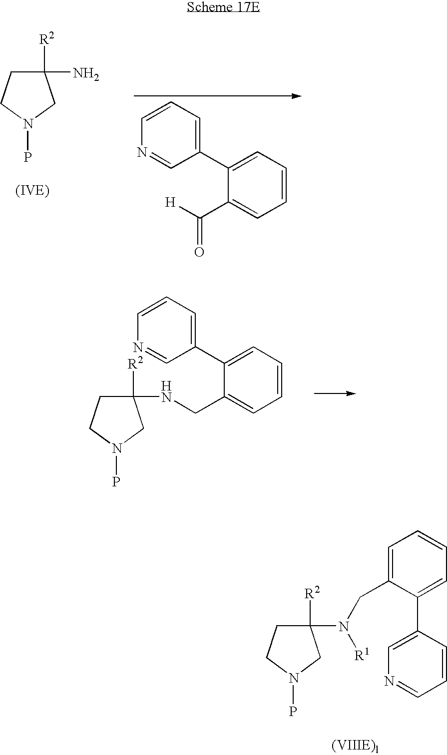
C1([R2])(NCC2=CC=CC=C2C2=CC=CN=C2)CCN(P)C1.C1([R2])(N)CCN(P)C1.[H]C(C1=CC=CC=C1C1=CC=CN=C1)=O.C1([R2])(N([R1])CC2=CC=CC=C2C2=CN=CC=C2)CCN(P)C1
